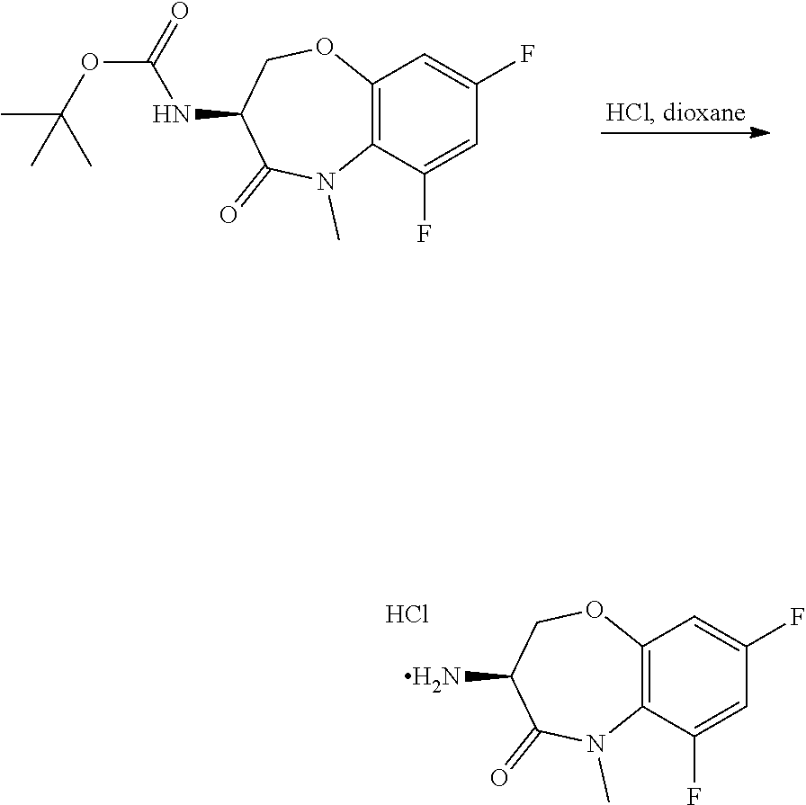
C12=C(C(F)=CC(F)=C1)N(C)C(=O)C(NC(=O)OC(C)(C)C)CO2.C12=C(C(F)=CC(F)=C1)N(C)C(=O)C(N)CO2.Cl
